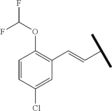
C1=CC(Cl)=CC(C=CC(C)C)=C1OC(F)F
